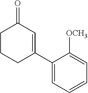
C1CCC(C2=CC=CC=C2[OCH3])=CC1=O
